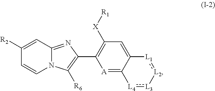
C1([R2])=CC2=NC(C3=C([X][R1])C=C4C(=[A]3)[L4]:[L3][L2]:[L1]4)=C([R6])N2C=C1
